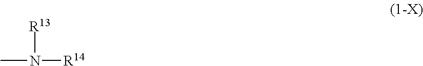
CN([R14])[R13]
